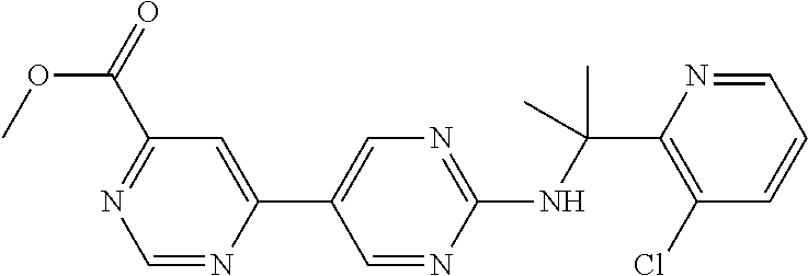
N(C(C1=C(Cl)C=CC=N1)(C)C)C1=NC=C(C2=CC(C(=O)OC)=NC=N2)C=N1
